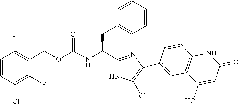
C(NC(CC1=CC=CC=C1)C1=NC(C2=CC3=C(C=C2)NC(=O)C=C3O)=C(Cl)N1)(=O)OCC1=C(F)C=CC(Cl)=C1F
